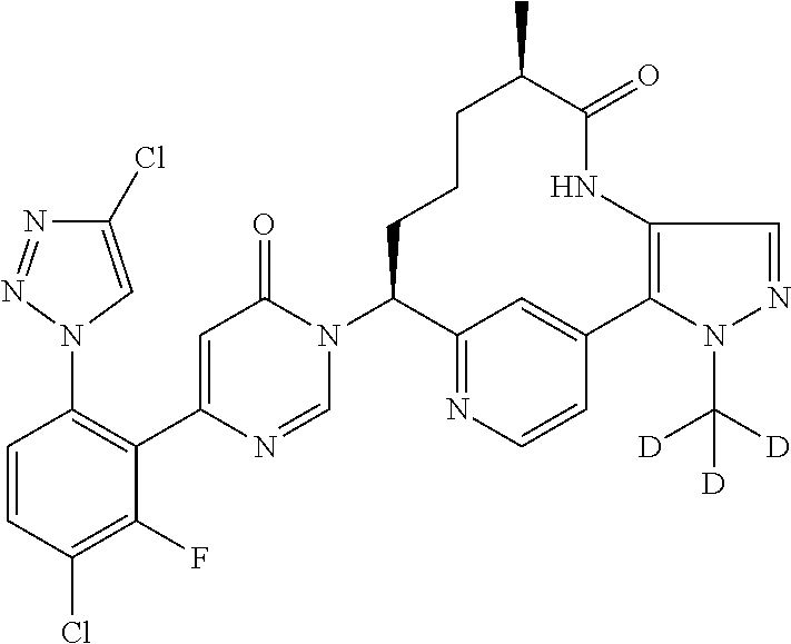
C1(N2C=NC(C3=C(N4C=C(Cl)N=N4)C=CC(Cl)=C3F)=CC2=O)C2=NC=CC(=C2)C2=C(NC(=O)C(C)CCC1)C=NN2C([D])([D])[D]
